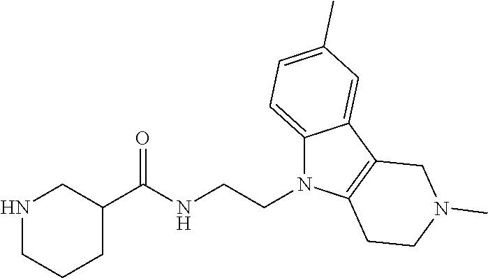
C12=CC=C(C)C=C1C1=C(N2CCNC(C2CNCCC2)=O)CCN(C)C1
